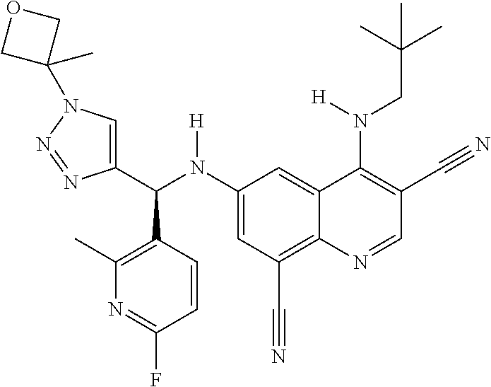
C1(N(C(C2=CN(C3(C)COC3)N=N2)C2=C(C)N=C(F)C=C2)[H])=CC(C#N)=C2C(=C1)C(N(CC(C)(C)C)[H])=C(C#N)C=N2
